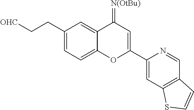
C(C1=CC=C2C(=C1)C(=[N(OtBu)])C=C(C1=CC3=C(C=N1)C=CS3)O2)C[OHC]
